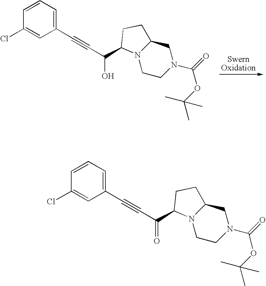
N12CCN(C(=O)OC(C)(C)C)CC1CCC2C(O)C#CC1=CC=CC(Cl)=C1.N12CCN(C(=O)OC(C)(C)C)CC1CCC2C(=O)C#CC1=CC=CC(Cl)=C1
